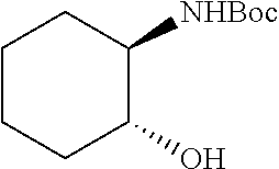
C1CCC(O)C([NHBoc])C1
